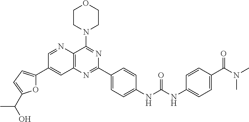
C1=NC2=C(C=C1C1=CC=C(C(C)O)O1)N=C(C1=CC=C(NC(NC3=CC=C(C(N(C)C)=O)C=C3)=O)C=C1)N=C2N1CCOCC1
